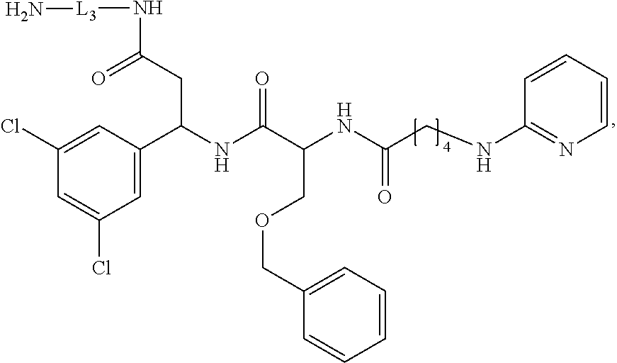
C1(Cl)=CC(C(CC(=O)N[L3]N)NC(C(NC(CNC2=NC=CC=C2)=O)COCC2=CC=CC=C2)=O)=CC(Cl)=C1
